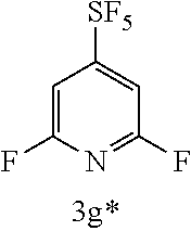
C1=C(F)N=C(F)C=C1[SF5]
